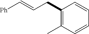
[Ph]C=CCC1=C(C)C=CC=C1
